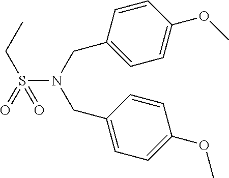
C1(OC)=CC=C(CN(CC2=CC=C(OC)C=C2)S(=O)(CC)=O)C=C1
